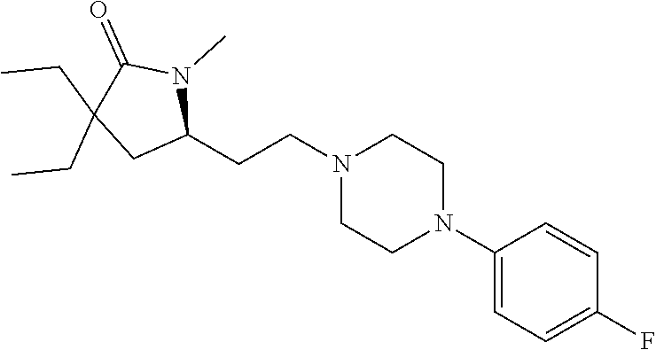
C1(N2CCN(CCC3N(C)C(=O)C(CC)(CC)C3)CC2)=CC=C(F)C=C1
